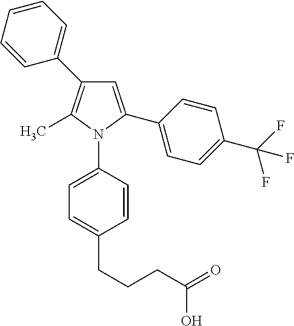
C1=C(C2=CC=C(C(F)(F)F)C=C2)N(C2=CC=C(CCCC(=O)O)C=C2)C(C)=C1C1=CC=CC=C1
